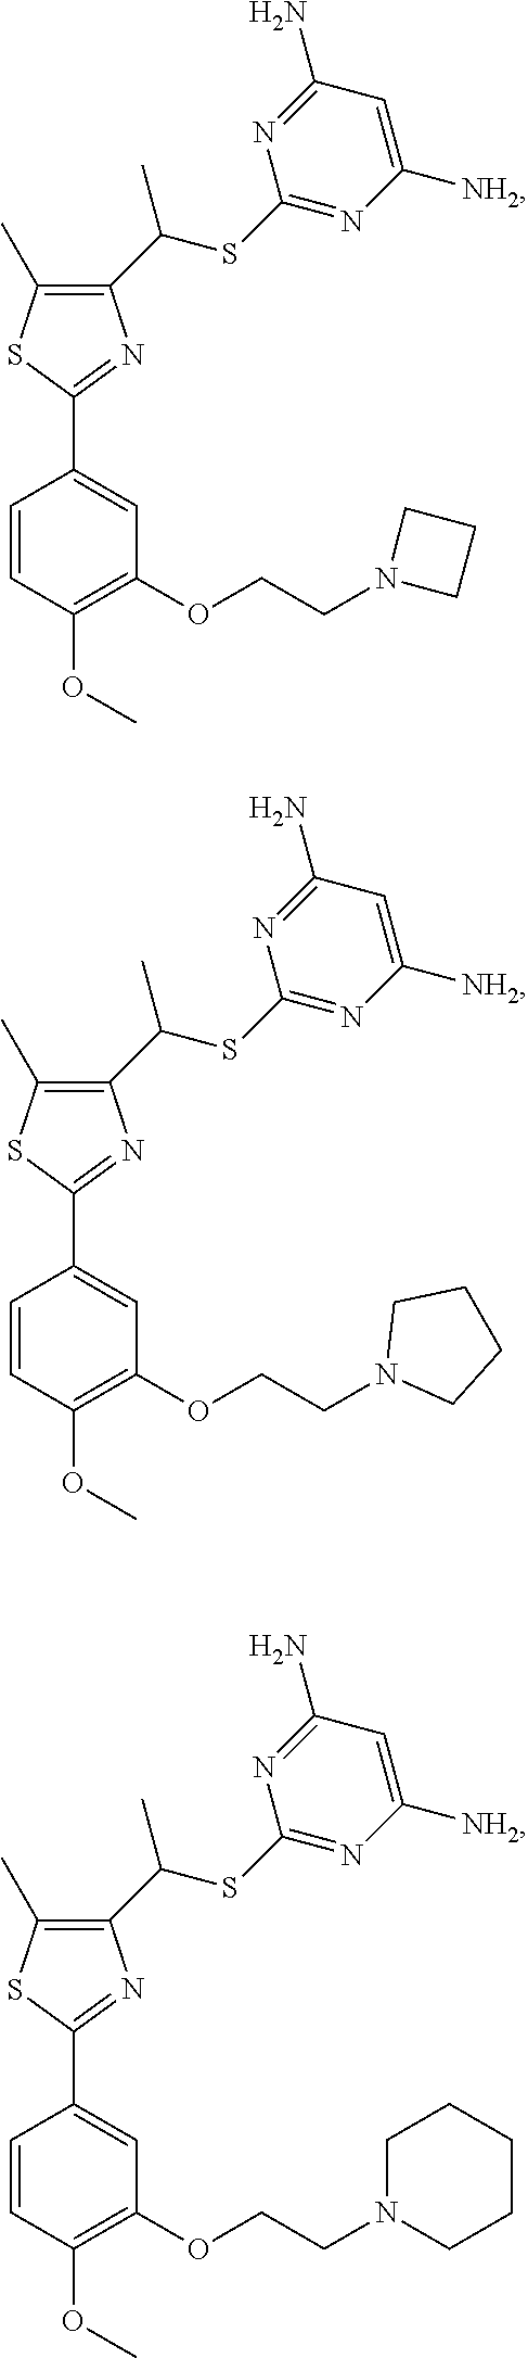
C1=CC(OC)=C(OCCN2CCCCC2)C=C1C1=NC(C(SC2=NC([NH2])=CC(N)=N2)C)=C(C)S1.C1=CC(OC)=C(OCCN2CCC2)C=C1C1=NC(C(SC2=NC([NH2])=CC(N)=N2)C)=C(C)S1.C1=CC(OC)=C(OCCN2CCCC2)C=C1C1=NC(C(SC2=NC([NH2])=CC(N)=N2)C)=C(C)S1
